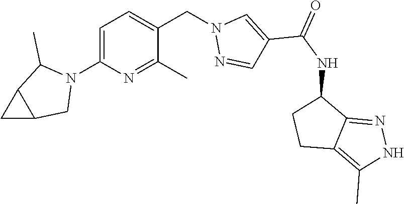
C1=C(N2C(C)C3C(C2)C3)N=C(C)C(CN2N=CC(C(NC3CCC4=C(C)NN=C34)=O)=C2)=C1
